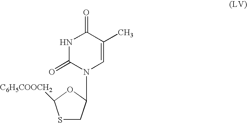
S1CC(N2C=C(C)C(=O)NC2=O)OC1[C6H5COOCH2]
